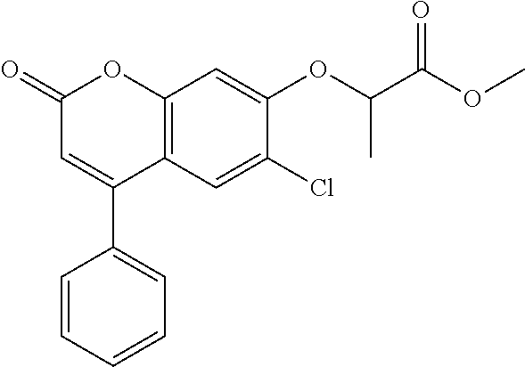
C12=C(C=C(Cl)C(OC(C(OC)=O)C)=C1)C(C1=CC=CC=C1)=CC(=O)O2
